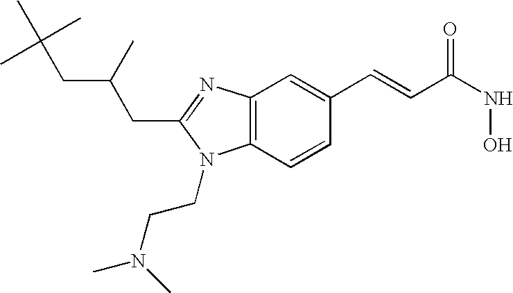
C12=C(N=C(CC(CC(C)(C)C)C)N1CCN(C)C)C=C(C=CC(NO)=O)C=C2
